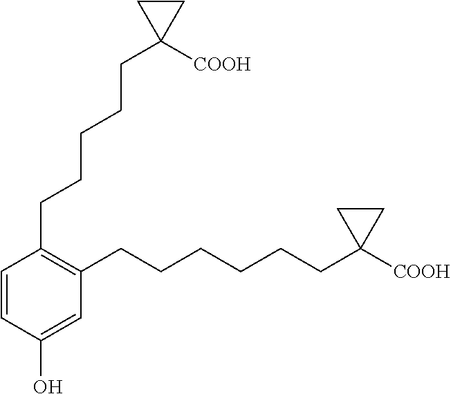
C1(CCCCCC2([COOH])CC2)=C(CCCCCCC2([COOH])CC2)C=C(O)C=C1
